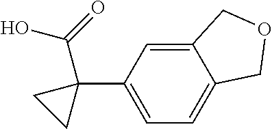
C1=C(C2(C(O)=O)CC2)C=C2C(=C1)COC2
